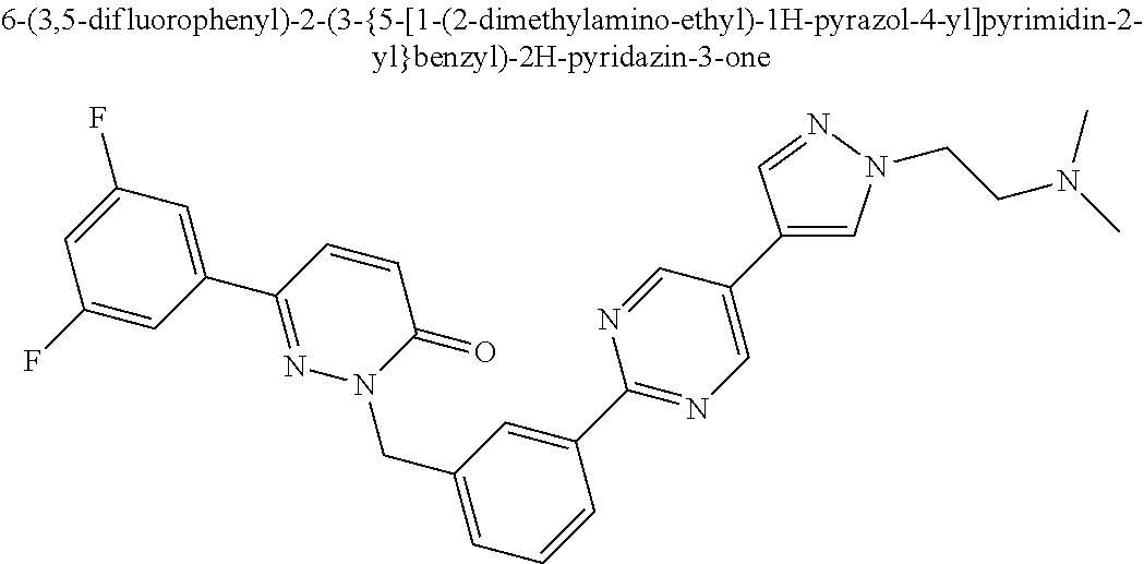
C1(F)=CC(C2=NN(CC3=CC=CC(C4=NC=C(C5=CN(CCN(C)C)N=C5)C=N4)=C3)C(=O)C=C2)=CC(F)=C1
